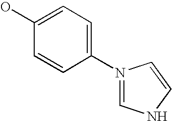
OC1=CC=C(N2=CNC=C2)C=C1
